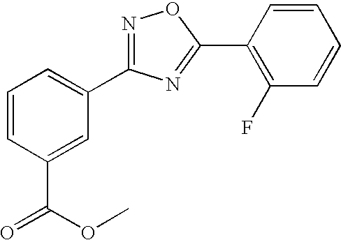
C1=CC(C(=O)OC)=CC(C2=NOC(C3=C(F)C=CC=C3)=N2)=C1
